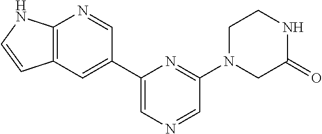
C1=C(C2=CC3=C(N=C2)NC=C3)N=C(N2CC(=O)NCC2)C=N1
